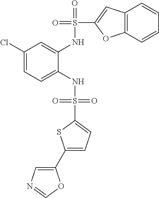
C1(Cl)=CC=C(NS(=O)(=O)C2=CC=C(C3=CN=CO3)S2)C(NS(=O)(C2=CC3=C(O2)C=CC=C3)=O)=C1
